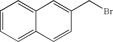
C1=CC=C2C(=C1)C=C(CBr)C=C2
